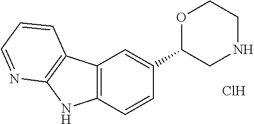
C12=C(C=CC(C3CNCCO3)=C1)NC1=C2C=CC=N1.Cl
